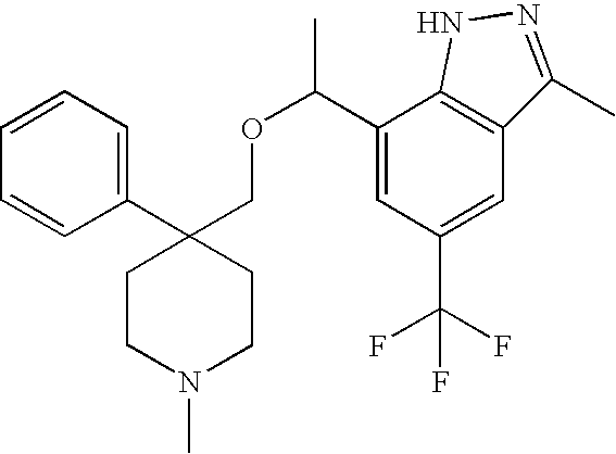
C1=CC=C(C2(COC(C3=CC(C(F)(F)F)=CC4=C3NN=C4C)C)CCN(C)CC2)C=C1
